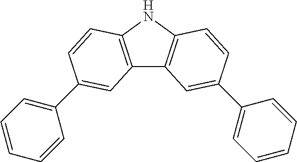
C12=C(NC3=C1C=C(C1=CC=CC=C1)C=C3)C=CC(C1=CC=CC=C1)=C2
